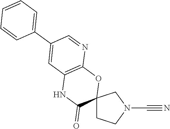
C12(CCN(C#N)C1)OC1=C(NC2=O)C=C(C2=CC=CC=C2)C=N1
